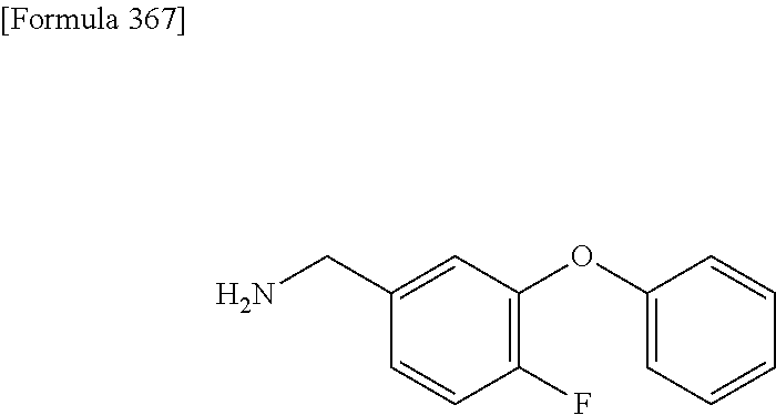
C1(CN)=CC(OC2=CC=CC=C2)=C(F)C=C1
